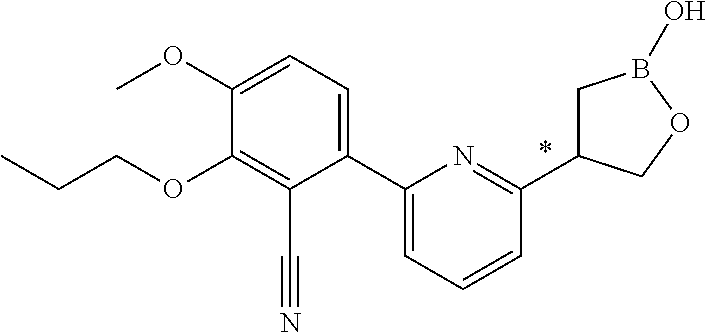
C1(C2=CC=CC(C3CB(O)OC3)=N2)=CC=C(OC)C(OCCC)=C1C#N
